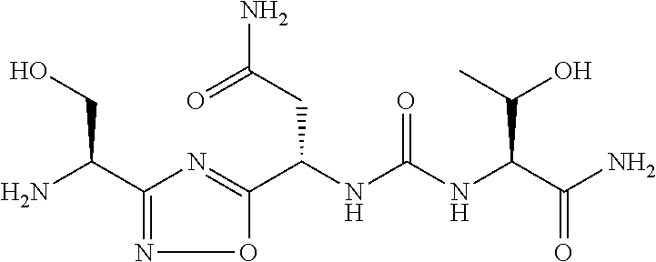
C1(C(N)CO)=NOC(C(NC(NC(C(N)=O)C(O)C)=O)CC(N)=O)=N1
